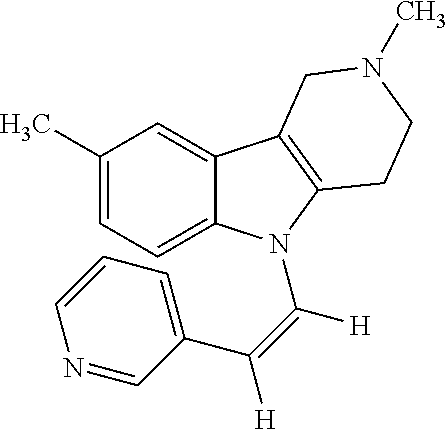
C1(C)=CC=C2C(=C1)C1=C(N2C(=C(C2=CC=CN=C2)[H])[H])CCN(C)C1
